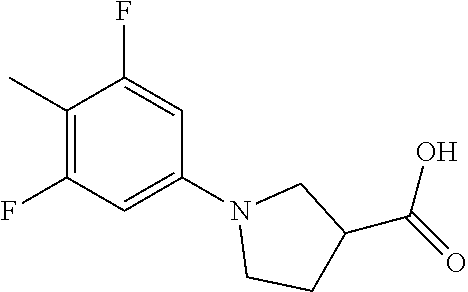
C1(C)=C(F)C=C(N2CCC(C(=O)O)C2)C=C1F
